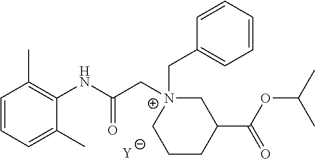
[Y].C1=CC=C(C)C(NC(C[N+]2(CC3=CC=CC=C3)CC(C(OC(C)C)=O)CCC2)=O)=C1C
